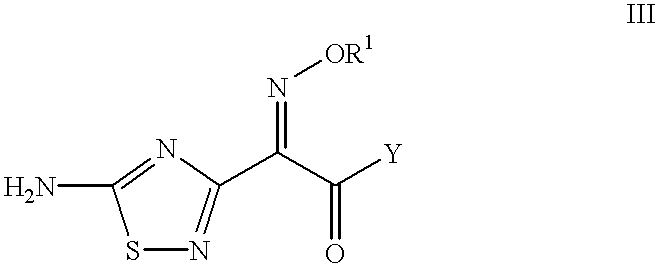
NC1=NC(C(C([Y])=O)=N[OR1])=NS1
